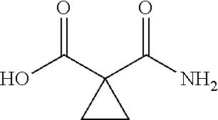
OC(C1(C(N)=O)CC1)=O
